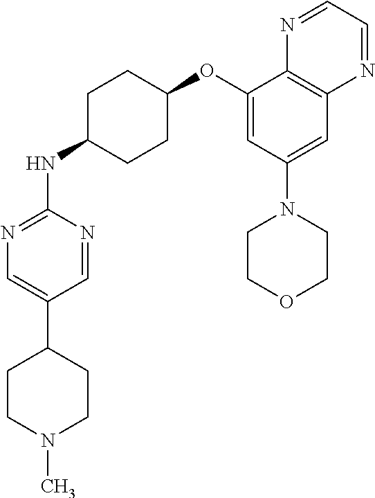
C1(OC2CCC(NC3=NC=C(C4CCN(C)CC4)C=N3)CC2)=CC(N2CCOCC2)=CC2=C1N=CC=N2
